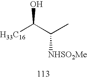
[H33C16]C(C(C)[NHSO2Me])O
